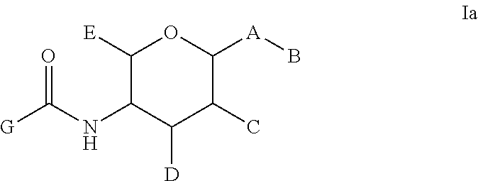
C1([E])C(NC(=O)[G])C([D])C(C)C([A]B)O1
